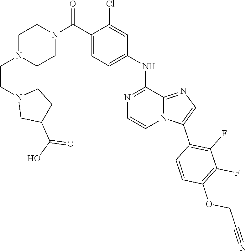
C1N(CCN2CC(C(=O)O)CC2)CCN(C(C2=CC=C(NC3=NC=CN4C3=NC=C4C3=C(F)C(F)=C(OCC#N)C=C3)C=C2Cl)=O)C1
